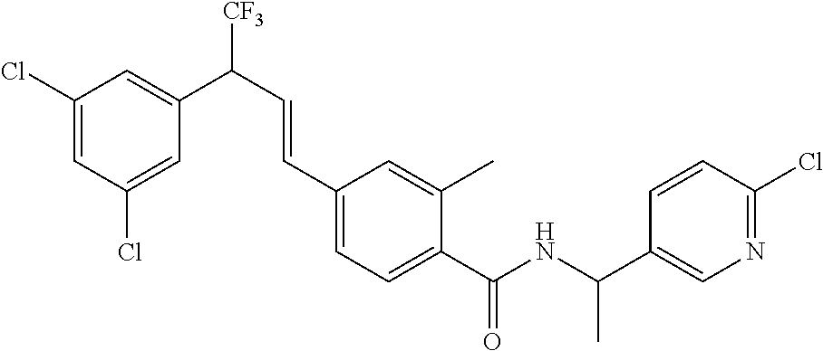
C1(Cl)=CC(Cl)=CC(C([CF3])C=CC2=CC=C(C(NC(C3=CN=C(Cl)C=C3)C)=O)C(C)=C2)=C1
